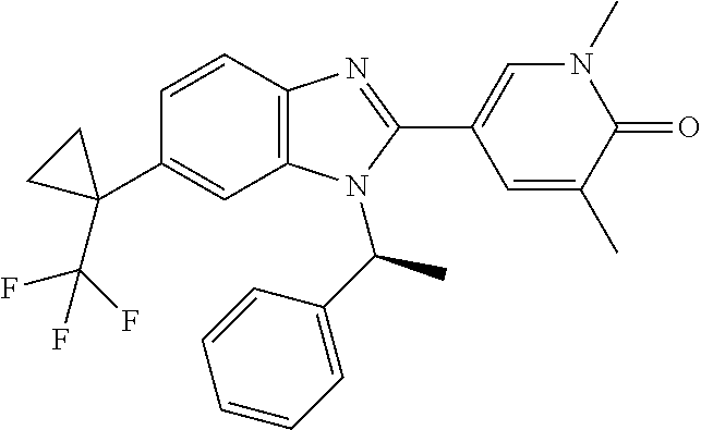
C1=CC2=C(C=C1C1(C(F)(F)F)CC1)N(C(C1=CC=CC=C1)C)C(C1=CN(C)C(=O)C(C)=C1)=N2
